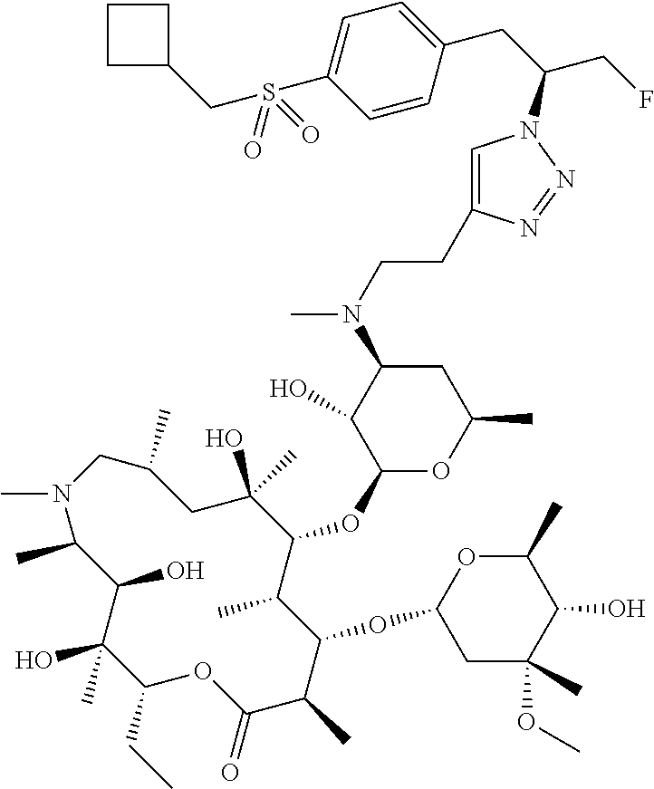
C1(O)(C)C(CC)OC(=O)C(C)C(OC2CC(OC)(C)C(O)C(C)O2)C(C)C(OC2OC(C)CC(N(C)CCC3=CN(C(CF)CC4=CC=C(S(CC5CCC5)(=O)=O)C=C4)N=N3)C2O)C(O)(C)CC(C)CN(C)C(C)C1O
